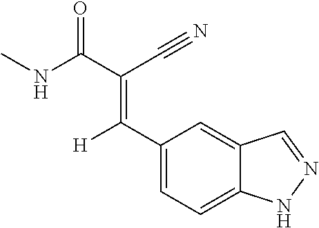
C1(C([H])=C(C(=O)NC)C#N)=CC=C2C(=C1)C=NN2
